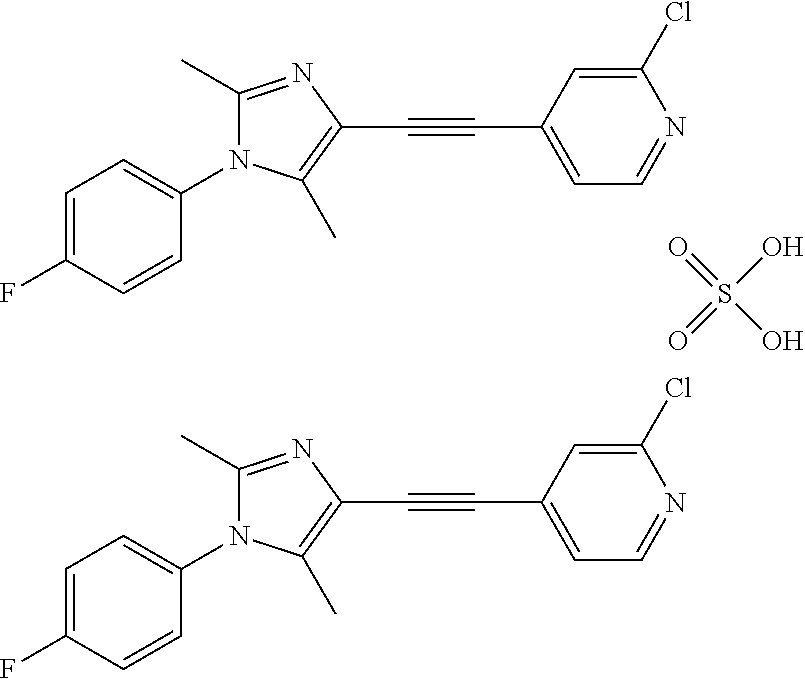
C1=C(F)C=CC(N2C(C)=NC(C#CC3=CC=NC(Cl)=C3)=C2C)=C1.C1=C(F)C=CC(N2C(C)=NC(C#CC3=CC=NC(Cl)=C3)=C2C)=C1.O=S(=O)(O)O
